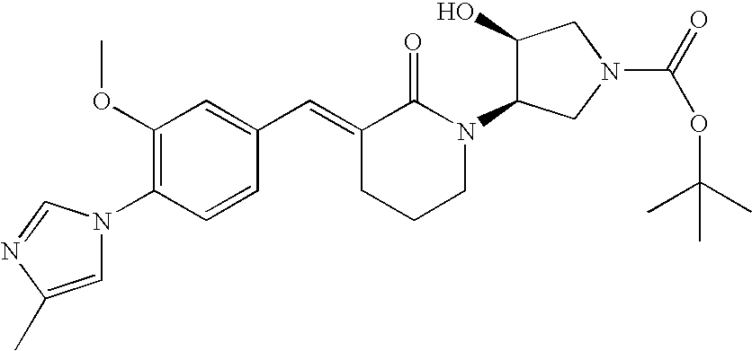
C1=CC(N2C=C(C)N=C2)=C(OC)C=C1C=C1CCCN(C2C(O)CN(C(=O)OC(C)(C)C)C2)C1=O
